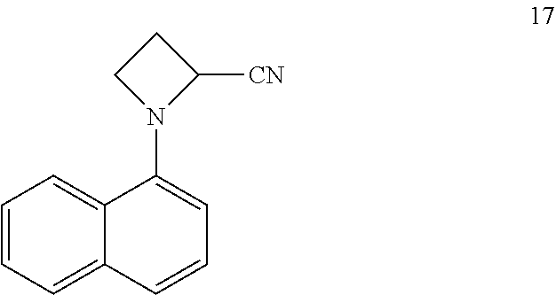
C1(N2C([CN])CC2)=CC=CC2=CC=CC=C12
